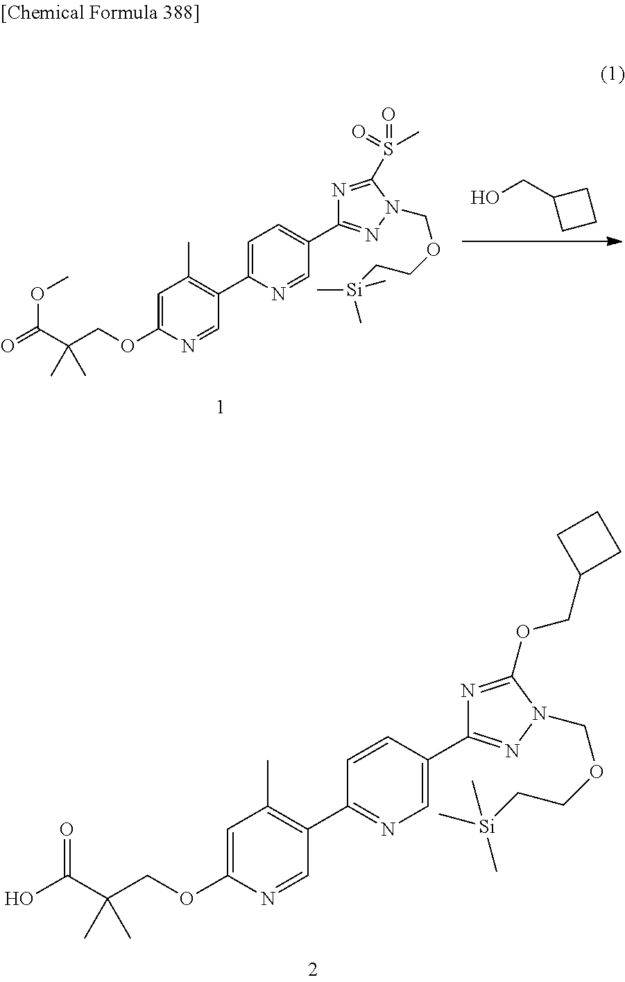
C1=C(OCC(C(O)=O)(C)C)N=CC(C2=NC=C(C3=NN(COCC[Si](C)(C)C)C(OCC4CCC4)=N3)C=C2)=C1C.OCC1CCC1.C1=C(OCC(C(OC)=O)(C)C)N=CC(C2=CC=C(C3=NN(COCC[Si](C)(C)C)C(S(=O)(=O)C)=N3)C=N2)=C1C
